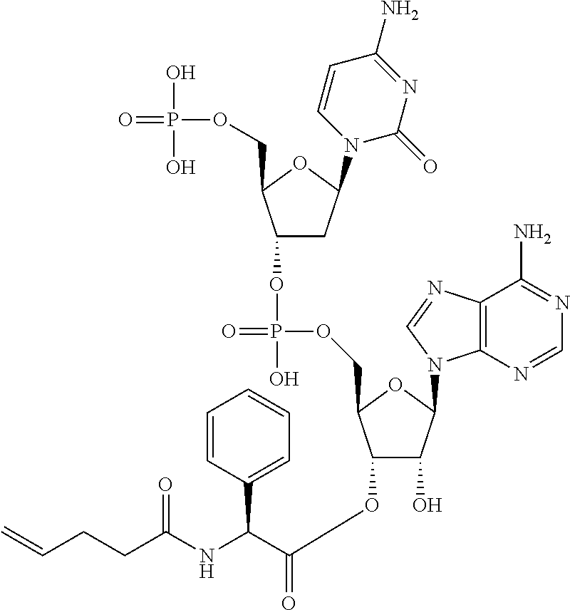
C1(OP(=O)(OCC2C(OC(=O)C(NC(CCC=C)=O)C3=CC=CC=C3)C(O)C(N3C4=C(N=C3)C(N)=NC=N4)O2)O)CC(N2C(=O)N=C(N)C=C2)OC1COP(=O)(O)O
